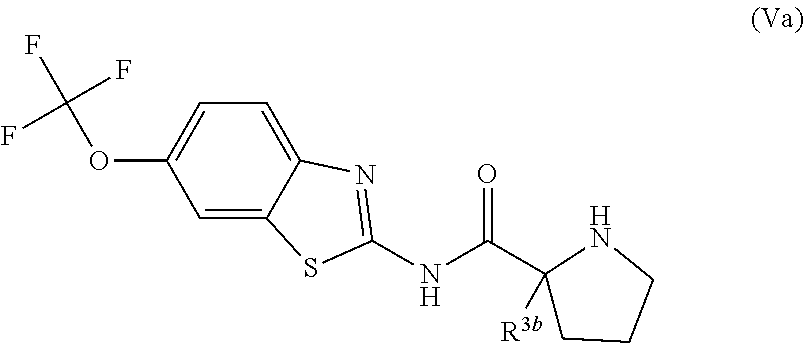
C1=C2C(=CC(OC(F)(F)F)=C1)SC(NC(C1([R3b])CCCN1)=O)=N2
